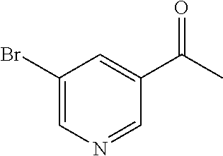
C1(Br)=CN=CC(C(C)=O)=C1
